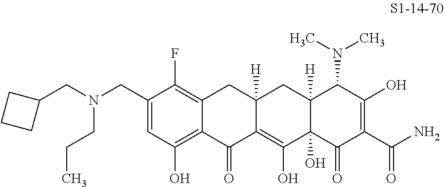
C1(CN(CC2CCC2)CCC)=CC(O)=C2C(=C1F)CC1([H])C(=C(O)C3(O)C([H])(C1)C(N(C)C)C(O)=C(C(N)=O)C3=O)C2=O
